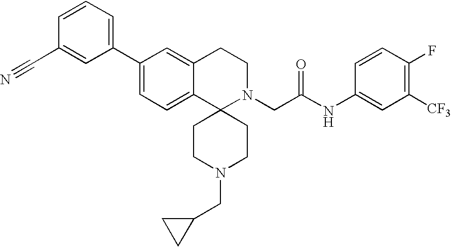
C1(C2=CC=C3C(=C2)CCN(CC(NC2=CC([CF3])=C(F)C=C2)=O)C32CCN(CC3CC3)CC2)=CC=CC(C#N)=C1
